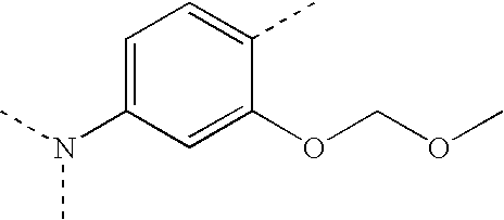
C1=C(N(C)C)C=C(OCOC)C(C)=C1
